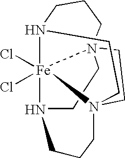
N12[Fe]34(Cl)(Cl)N5CCN3(CCC1)CCN4(CCC5)CC2
